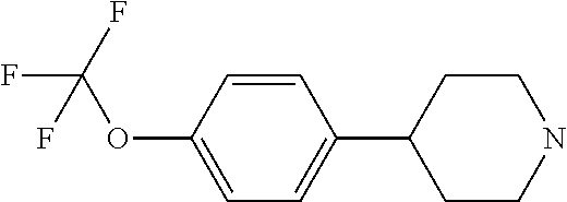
C1(OC(F)(F)F)=CC=C(C2CCNCC2)C=C1
